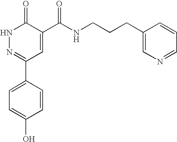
C1(C2=NNC(=O)C(C(NCCCC3=CN=CC=C3)=O)=C2)=CC=C(O)C=C1
